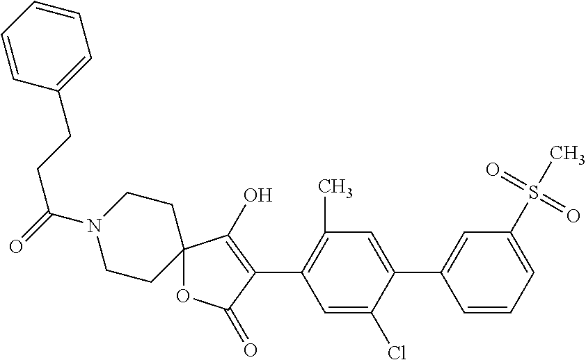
C12(OC(=O)C(C3=C(C)C=C(C4=CC(S(C)(=O)=O)=CC=C4)C(Cl)=C3)=C1O)CCN(C(=O)CCC1=CC=CC=C1)CC2
